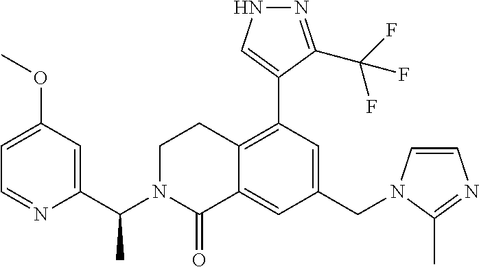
C1(CN2C=CN=C2C)=CC(C2=CNN=C2C(F)(F)F)=C2C(=C1)C(=O)N(C(C1=CC(OC)=CC=N1)C)CC2
